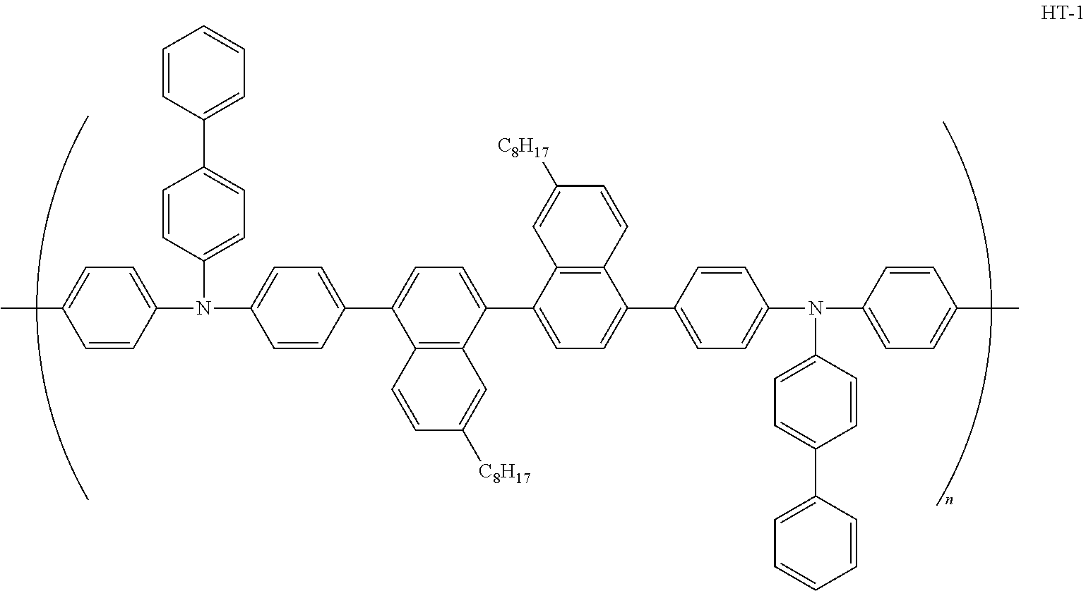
C1=C(C)C=CC(N(C2=CC=C(C3=CC=CC=C3)C=C2)C2=CC=C(C3=CC=C(C4=CC=C(C5=CC=C(N(C6=CC=C(C)C=C6)C6=CC=C(C7=CC=CC=C7)C=C6)C=C5)C5=C4C=C([C8H17])C=C5)C4=C3C=CC([C8H17])=C4)C=C2)=C1
